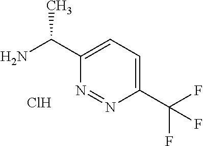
C1(C(N)C)=CC=C(C(F)(F)F)N=N1.Cl
